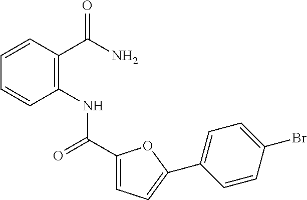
C1(NC(=O)C2=CC=C(C3=CC=C(Br)C=C3)O2)=C(C(=O)N)C=CC=C1
